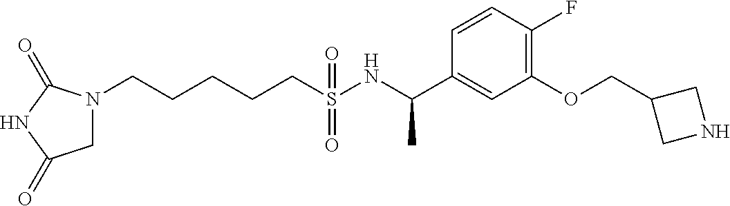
N1(CCCCCS(NC(C2=CC(OCC3CNC3)=C(F)C=C2)C)(=O)=O)CC(=O)NC1=O
